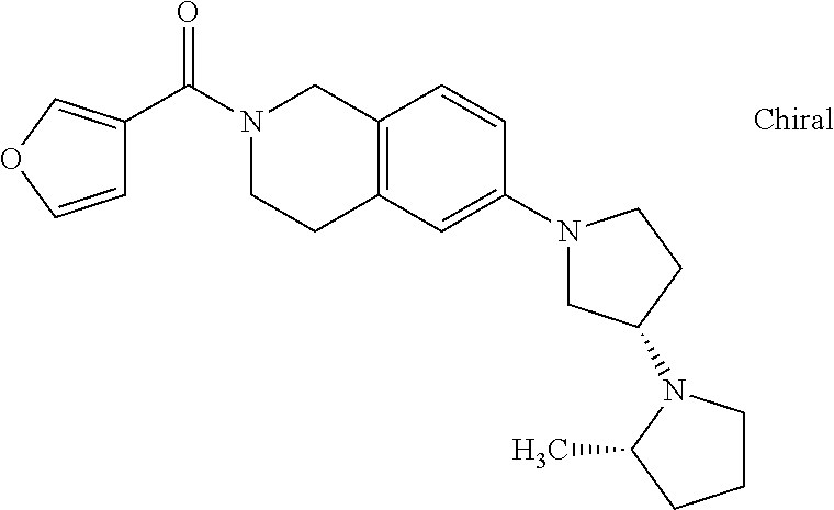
C1(C(N2CCC3=C(C2)C=CC(N2CC(N4CCCC4C)CC2)=C3)=O)=COC=C1
